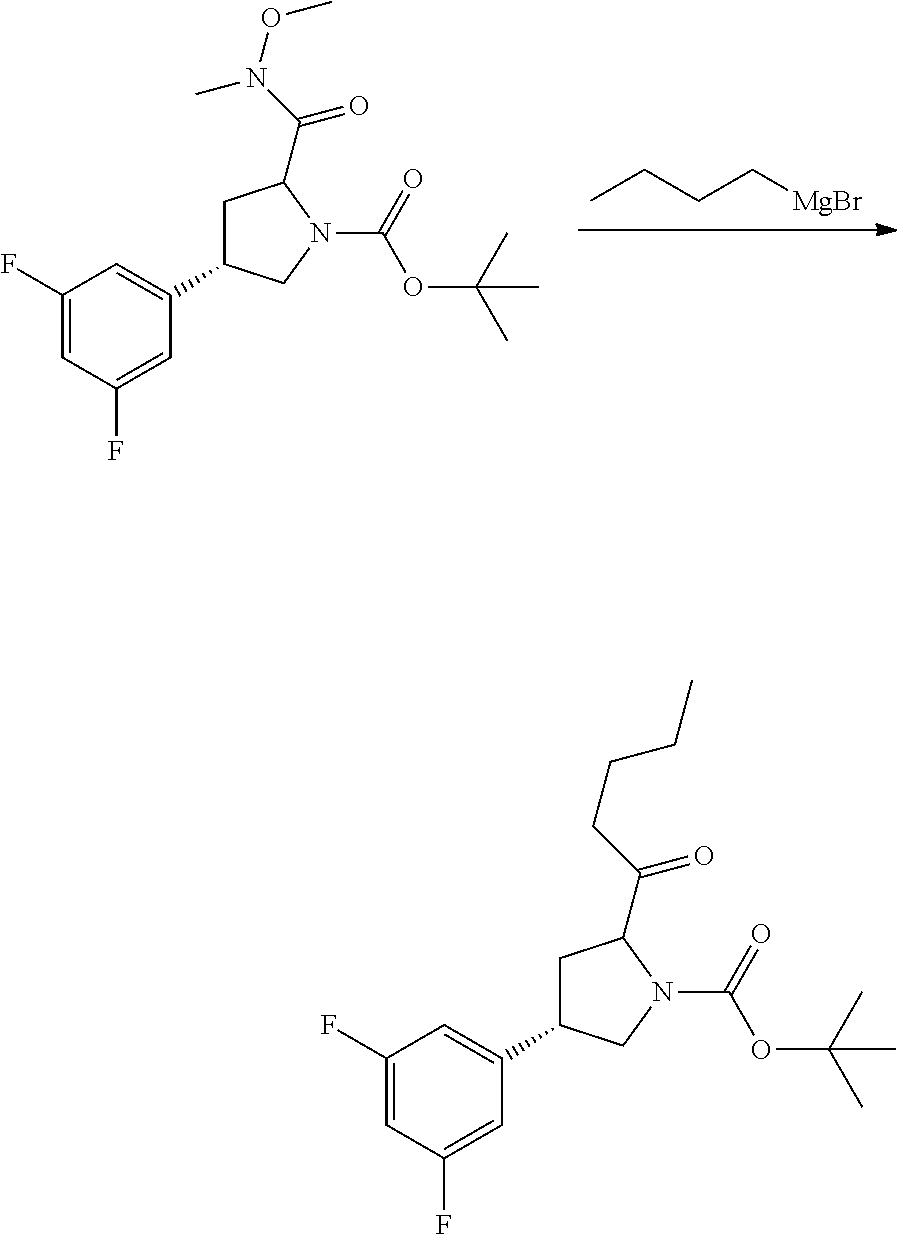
CCCC[MgBr].C1(F)=CC(F)=CC(C2CC(C(N(OC)C)=O)N(C(=O)OC(C)(C)C)C2)=C1.C1(F)=CC(F)=CC(C2CC(C(CCCC)=O)N(C(=O)OC(C)(C)C)C2)=C1
